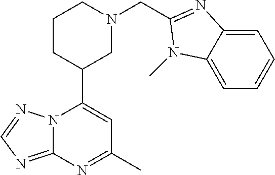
N12C(=NC=N1)N=C(C)C=C2C1CN(CC2=NC3=CC=CC=C3N2C)CCC1
